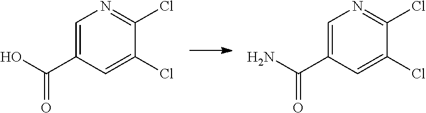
C1=C(C(O)=O)C=C(Cl)C(Cl)=N1.C1=C(C(N)=O)C=C(Cl)C(Cl)=N1
